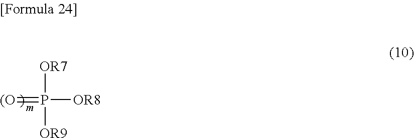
[(O]=P([OR7])([OR8])[OR9]
